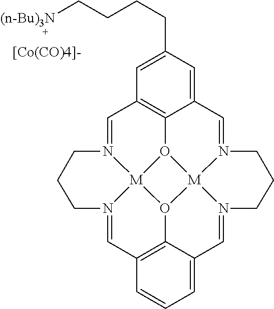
C1=N2[M]34O5C6=C1C=C(CCCC[(n-Bu)3N])C=C6C=N1[M]56O3C3=C(C=N4CCC2)C=CC=C3C=N6CCC1.[[Co(CO)4]-]
